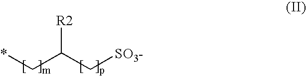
*CC(C[SO3-])[R2]
